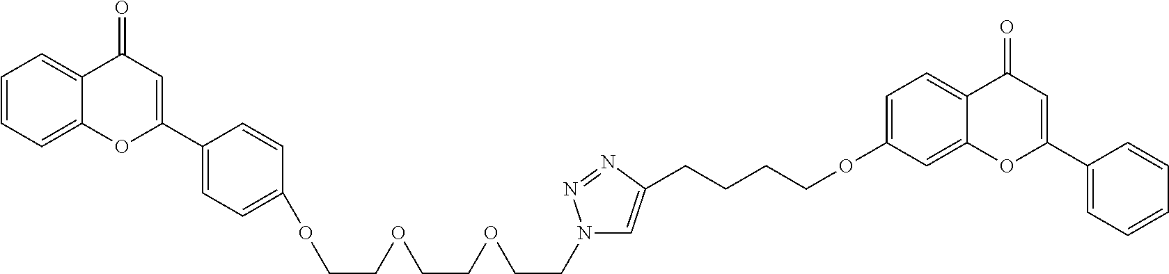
C1=CC=C2C(=C1)C(=O)C=C(C1=CC=C(OCCOCCOCCN3C=C(CCCCOC4=CC=C5C(=C4)OC(C4=CC=CC=C4)=CC5=O)N=N3)C=C1)O2
